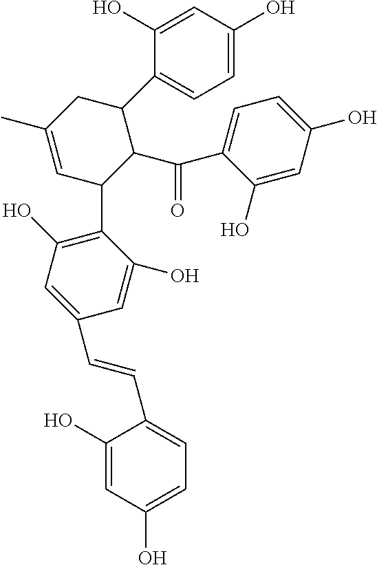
C1(O)=CC(O)=CC=C1C1C(C(C2=CC=C(O)C=C2O)=O)C(C2=C(O)C=C(C=CC3=CC=C(O)C=C3O)C=C2O)C=C(C)C1
